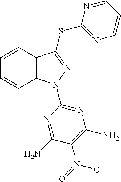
C1=CC2=C(C=C1)N(C1=NC(N)=C([N+](=O)[O-])C(N)=N1)N=C2SC1=NC=CC=N1
